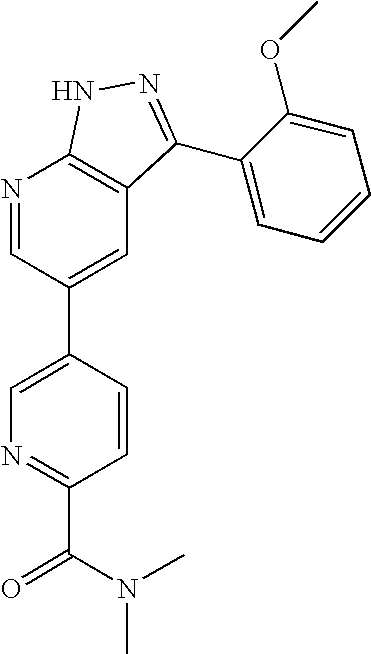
N1=CC(C2=CN=C(C(=O)N(C)C)C=C2)=CC2=C1NN=C2C1=CC=CC=C1OC
